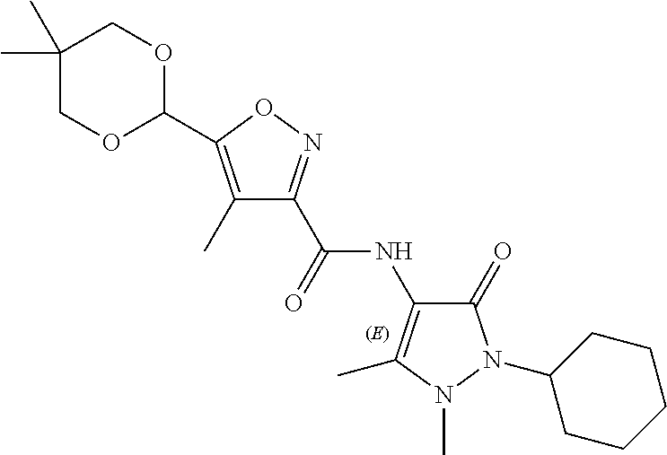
C1(C2=C(C)C(C(=O)NC3=C(C)N(C)N(C4CCCCC4)C3=O)=NO2)OCC(C)(C)CO1
